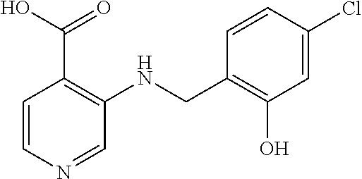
OC(C1=C(NCC2=C(O)C=C(Cl)C=C2)C=NC=C1)=O
